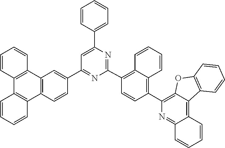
C12=C(C3=NC(C4=CC=CC=C4)=CC(C4=CC5=C(C=C4)C4=C(C6=C5C=CC=C6)C=CC=C4)=N3)C=CC(C3=C4C(=C5C=CC=CC5=N3)C3=C(O4)C=CC=C3)=C1C=CC=C2
